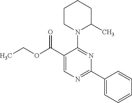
N1(C2=NC(C3=CC=CC=C3)=NC=C2C(OCC)=O)C(C)CCCC1
